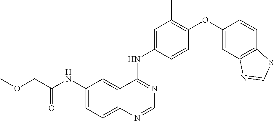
C1(NC(COC)=O)=CC=C2C(=C1)C(NC1=CC(C)=C(OC3=CC4=C(C=C3)SC=N4)C=C1)=NC=N2
